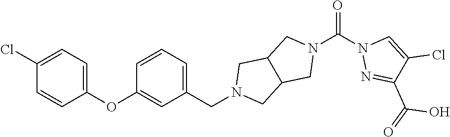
C1(Cl)=CC=C(OC2=CC(CN3CC4C(C3)CN(C(=O)N3N=C(C(O)=O)C(Cl)=C3)C4)=CC=C2)C=C1
